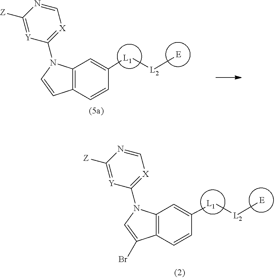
[L1]([L2][E])C1=CC2=C(C=C1)C=CN2C1=[X]C=NC([Z])=[Y]1.[L1]([L2][E])C1=CC2=C(C=C1)C(Br)=CN2C1=[X]C=NC([Z])=[Y]1
